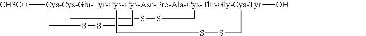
[Cys-Cys-Glu-Tyr-Cys-Cys-Asn-Pro-Ala-Cys-Thr-Gly-Cys-Tyr]123([CH3CO])(O)(CSSC1)(CSSC2)CSSC3
